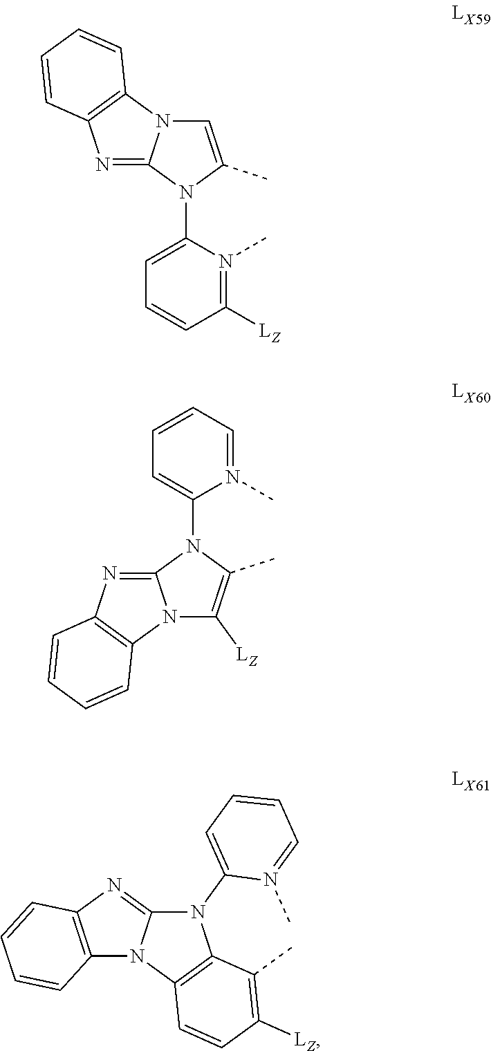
C1(N2C(C)=CN3C2=NC2=C3C=CC=C2)=CC=CC([LZ])=N1C.C1=CC=C(N2C3=NC4=C(N3C([LZ])=C2C)C=CC=C4)N(C)=C1.N1(C2=CC=CC=N2C)C2=NC3=C(N2C2=C1C(C)=C([LZ])C=C2)C=CC=C3
